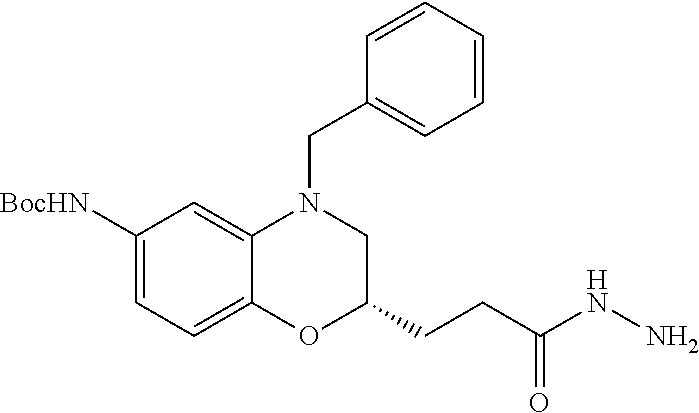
C1([BocHN])=CC=C2C(=C1)N(CC1=CC=CC=C1)CC(CCC(NN)=O)O2
